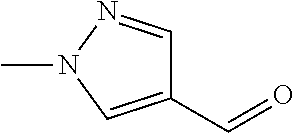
C1(C=O)=CN(C)N=C1
